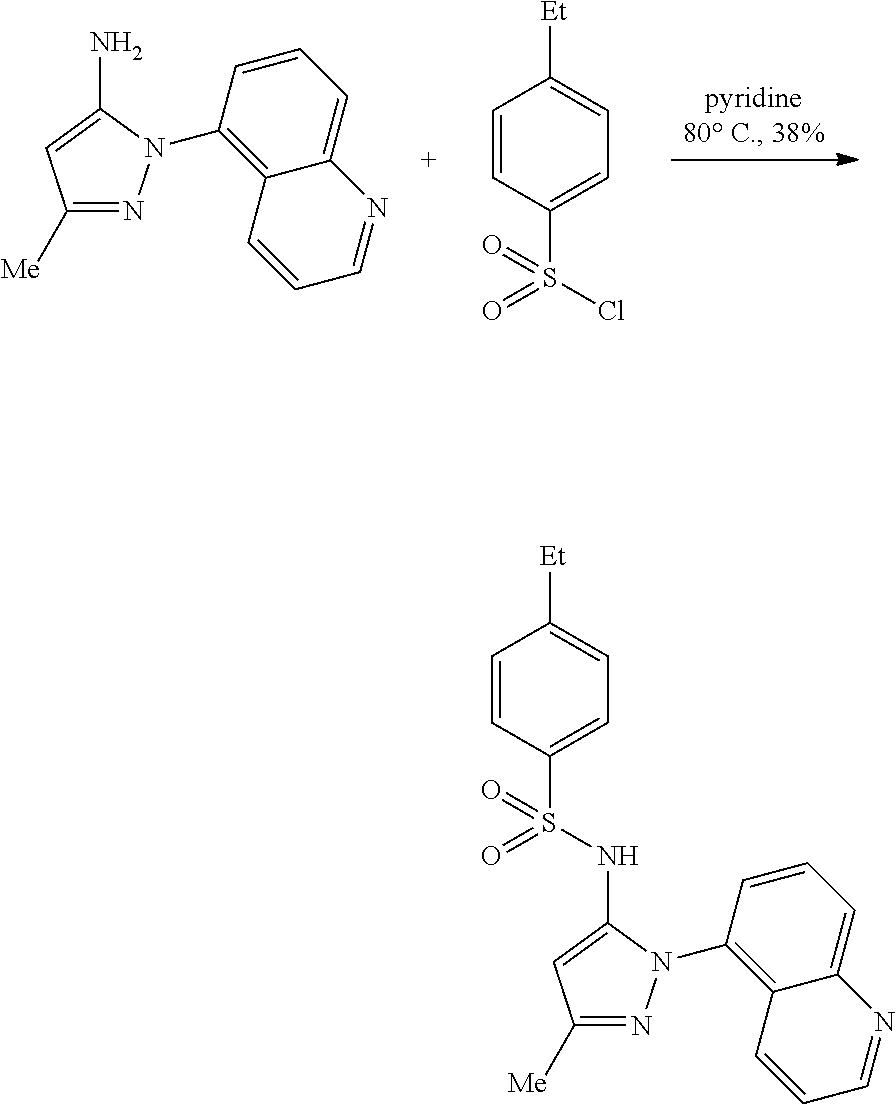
C1([Me])=NN(C2=C3C(=CC=C2)N=CC=C3)C(N)=C1.C1=CC(S(Cl)(=O)=O)=CC=C1[Et].C1=CC(S(=O)(=O)NC2=CC([Me])=NN2C2=C3C(=CC=C2)N=CC=C3)=CC=C1[Et]
